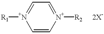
[R1][N+]1=CC=[N+]([R2])C=C1.[2X-]
